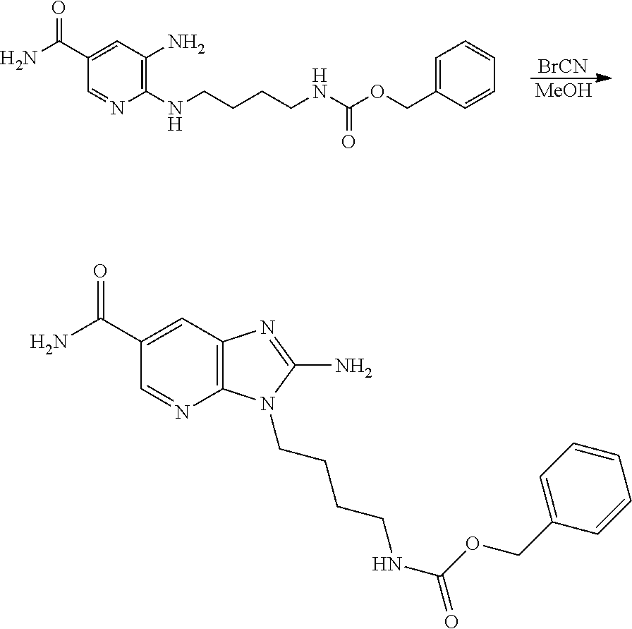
[BrCN].[MeOH].C1(C(N)=O)=CC(N)=C(NCCCCNC(OCC2=CC=CC=C2)=O)N=C1.C1(C(N)=O)=CC2=C(N=C1)N(CCCCNC(=O)OCC1=CC=CC=C1)C(N)=N2
